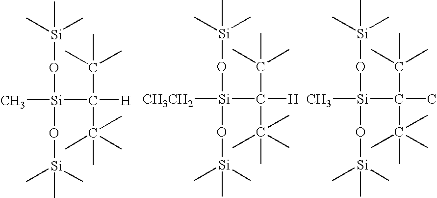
C[Si](C([H])(C(C)(C)C)C(C)(C)(C)C)(O[Si](C)(C)C)O[Si](C)(C)C.[CH3CH2][Si](C([H])(C(C)(C)C)C(C)(C)(C)C)(O[Si](C)(C)C)O[Si](C)(C)C.C[Si](C(C)(C(C)(C)C)C(C)(C)(C)C)(O[Si](C)(C)C)O[Si](C)(C)C
